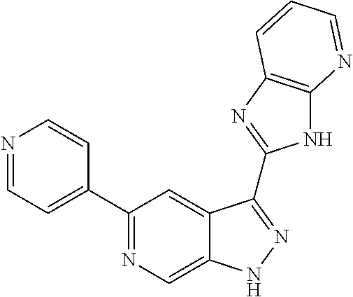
C1(C2=NC=C3C(=C2)C(C2=NC4=C(N2)N=CC=C4)=NN3)=CC=NC=C1
